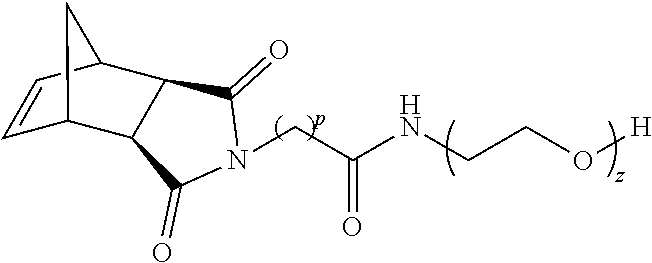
C1=CC2C3C(C1C2)C(=O)N(CC(NCCO[H])=O)C3=O
